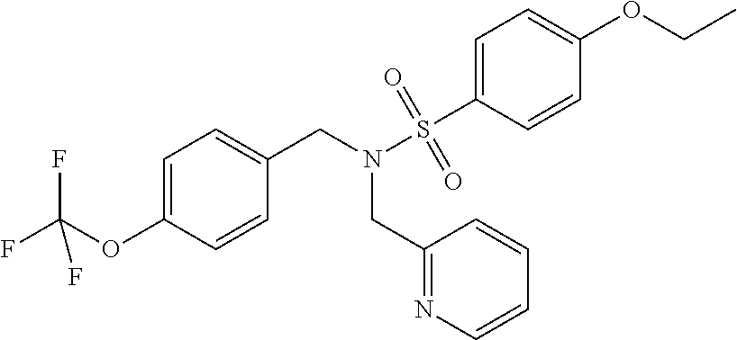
C1=C(OC(F)(F)F)C=CC(CN(S(=O)(=O)C2=CC=C(OCC)C=C2)CC2=NC=CC=C2)=C1
